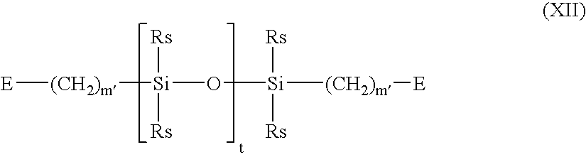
[E][(CH2)m][Si]([Rs])([Rs])O[Si]([Rs])([(CH2)m][E])[Rs]
